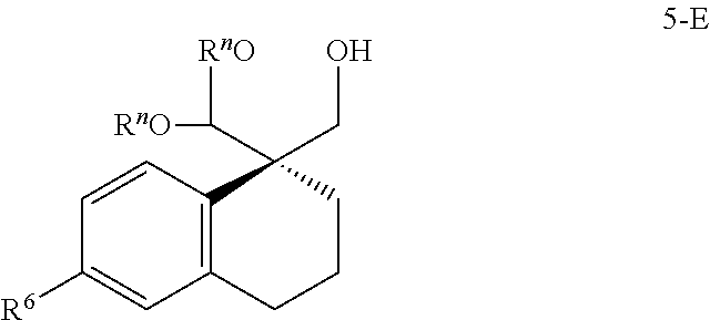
C1=CC2=C(C=C1[R6])CCCC2(C([RnO])[RnO])CO
